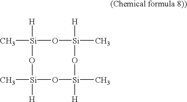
C[Si]1([H])O[Si](C)([H])O[Si](C)([H])O[Si]([H])(C)O1
